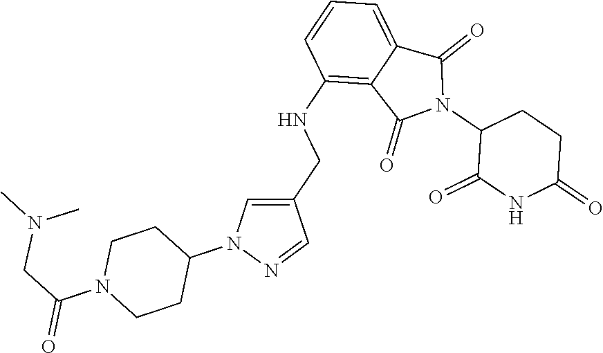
C1(NCC2=CN(C3CCN(C(CN(C)C)=O)CC3)N=C2)=C2C(=CC=C1)C(=O)N(C1C(=O)NC(=O)CC1)C2=O
